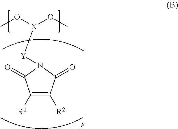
C1([R1])=C([R2])C(=O)N([Y][X](OC)OC)C1=O
